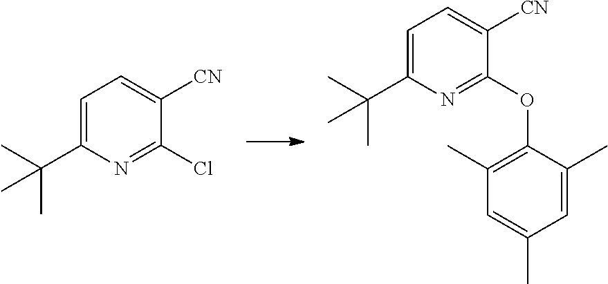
C1=C(C(C)(C)C)N=C(Cl)C([CN])=C1.C1=C(C(C)(C)C)N=C(OC2=C(C)C=C(C)C=C2C)C([CN])=C1
